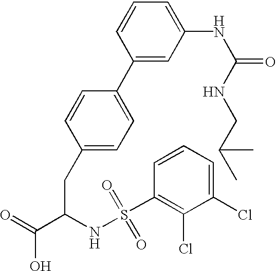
C1(CC(C(=O)O)NS(C2=C(Cl)C(Cl)=CC=C2)(=O)=O)=CC=C(C2=CC(NC(=O)NCC(C)C)=CC=C2)C=C1
